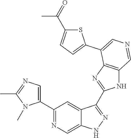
C1(C2=CN=C(C)N2C)=NC=C2C(=C1)C(C1=NC3=C(N1)C=NC=C3C1=CC=C(C(=O)C)S1)=NN2
